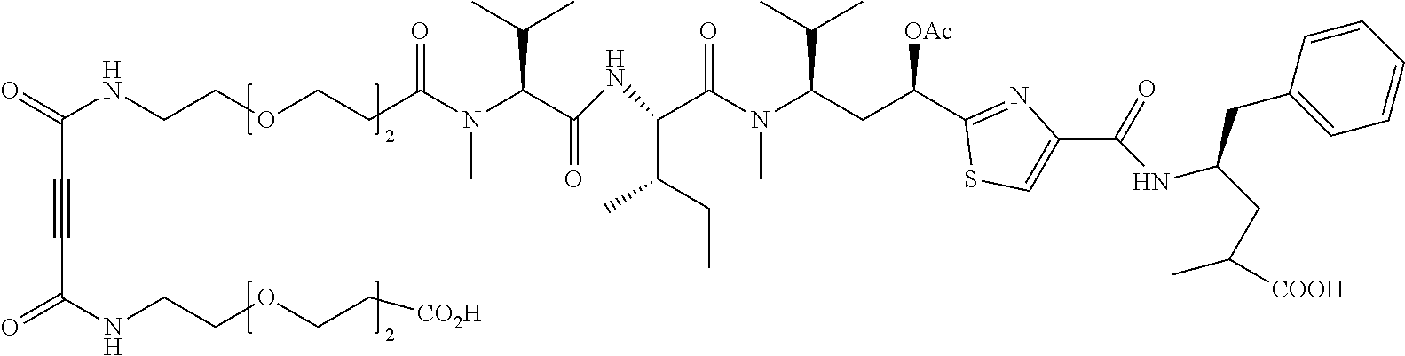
N(C(=O)C(C(C)CC)NC(C(C(C)C)N(C)C(CCOCCNC(=O)C#CC(=O)NCCOCC[CO2H])=O)=O)(C(CC(C1=NC(C(=O)NC(CC(C)[COOH])CC2=CC=CC=C2)=CS1)[OAc])C(C)C)C
